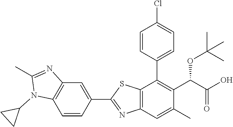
C1=CC(C2=C(C(OC(C)(C)C)C(=O)O)C(C)=CC3=C2SC(C2=CC4=C(C=C2)N(C2CC2)C(C)=N4)=N3)=CC=C1Cl
